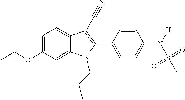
C1=C(OCC)C=C2C(=C1)C(C#N)=C(C1=CC=C(N([H])S(C)(=O)=O)C=C1)N2CCC
